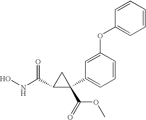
ONC(=O)C1C(C(OC)=O)(C2=CC=CC(OC3=CC=CC=C3)=C2)C1
